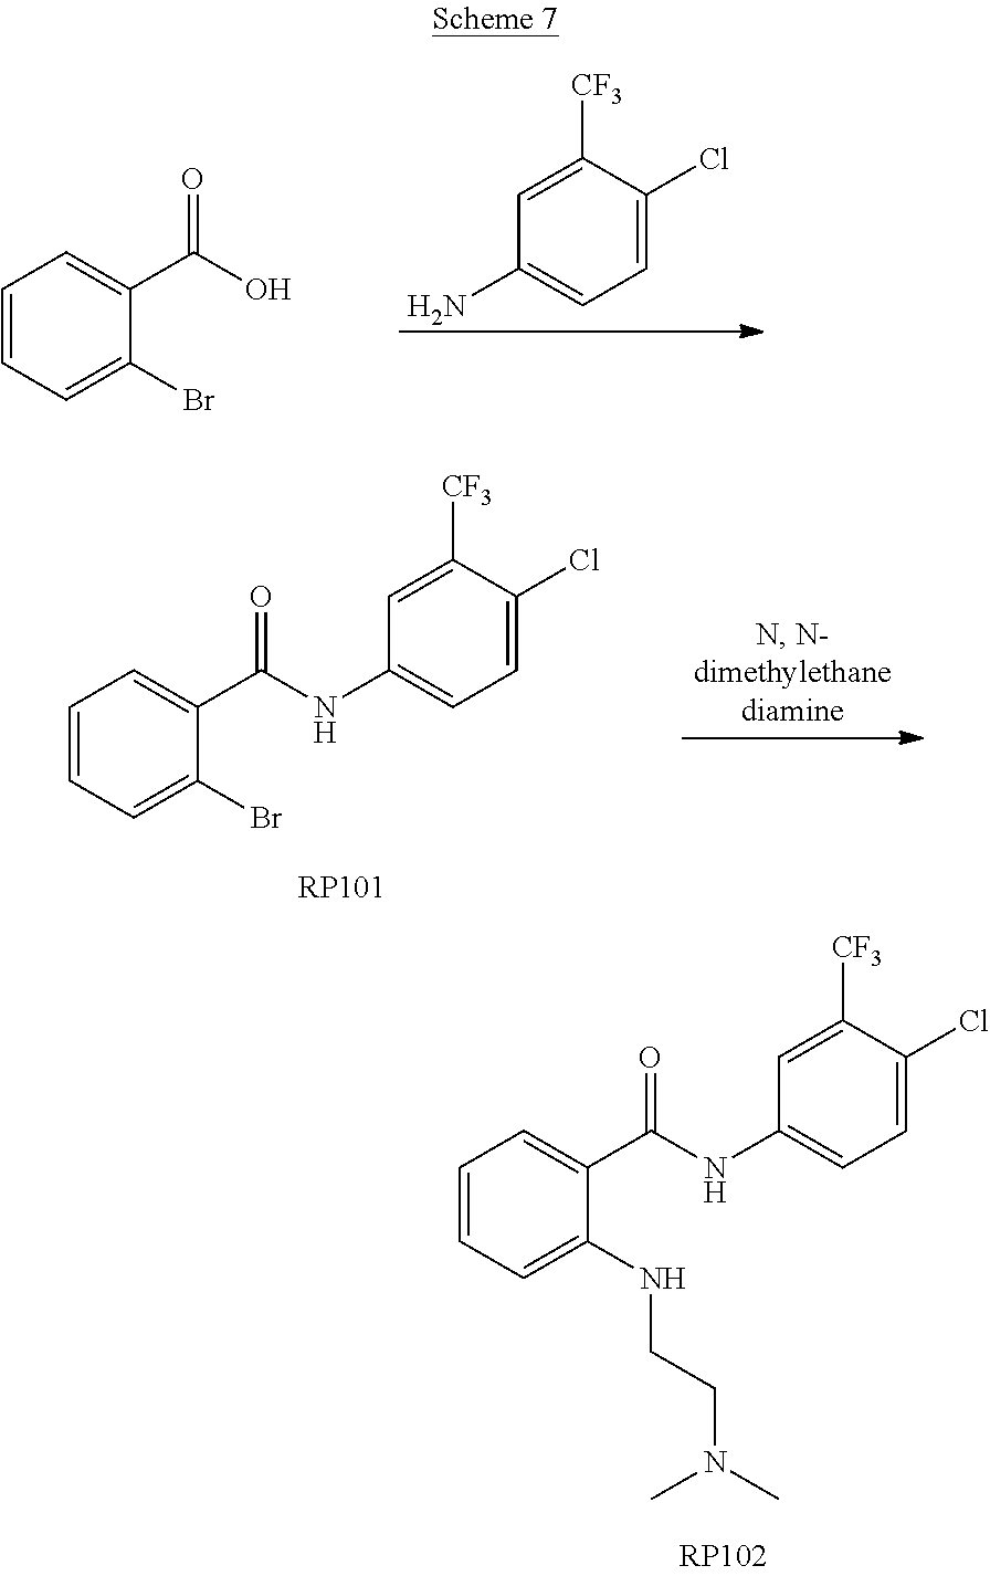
C1=C(Cl)C([CF3])=CC(N)=C1.C1=CC=C(Br)C(C(O)=O)=C1.C1=CC=C(NCCN(C)C)C(C(=O)NC2=CC=C(Cl)C([CF3])=C2)=C1.C1=CC=C(Br)C(C(=O)NC2=CC=C(Cl)C([CF3])=C2)=C1
